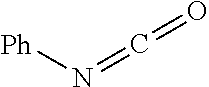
[Ph]N=C=O
